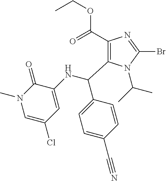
C1(C(=O)OCC)=C(C(NC2=CC(Cl)=CN(C)C2=O)C2=CC=C(C#N)C=C2)N(C(C)C)C(Br)=N1
